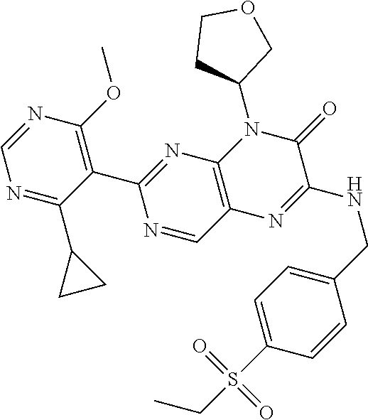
C1(C2=NC3=C(C=N2)N=C(NCC2=CC=C(S(CC)(=O)=O)C=C2)C(=O)N3C2COCC2)=C(OC)N=CN=C1C1CC1
